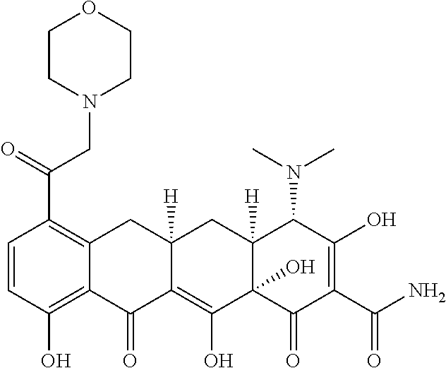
C1=CC(O)=C2C(=C1C(CN1CCOCC1)=O)CC1([H])C(=C(O)C3(O)C([H])(C1)C(N(C)C)C(O)=C(C(N)=O)C3=O)C2=O
